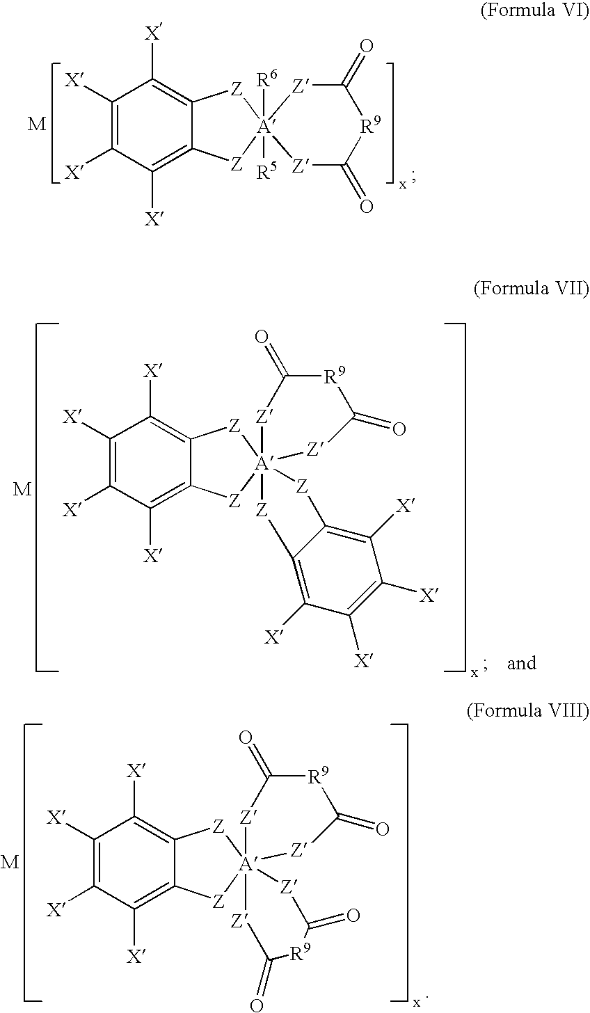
C1([X])=C([X])C([X])=C2C(=C1[X])[Z][A]1([R6])([R5])([Z]2)[Z]C(=O)[R9]C(=O)[Z]1.C1([X])=C([X])C([X])=C2C(=C1[X])[Z][A]13([Z]2)([Z]C(=O)[R9]C(=O)[Z]1)[Z]C(=O)[R9]C(=O)[Z]3.C1([X])=C([X])C([X])=C2C(=C1[X])[Z][A]13([Z]2)([Z]C(=O)[R9]C(=O)[Z]1)[Z]C1=C([X])C([X])=C([X])C([X])=C1[Z]3
